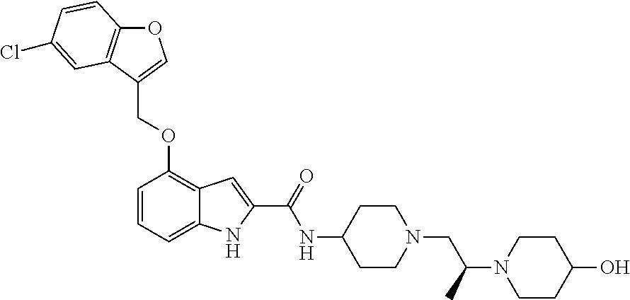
O1C2=C(C(COC3=C4C(=CC=C3)NC(C(=O)NC3CCN(CC(N5CCC(O)CC5)C)CC3)=C4)=C1)C=C(Cl)C=C2
